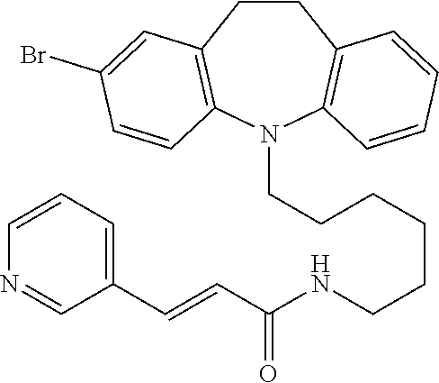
C(CCCCCNC(C=CC1=CC=CN=C1)=O)N1C2=C(CCC3=C1C=CC(Br)=C3)C=CC=C2
